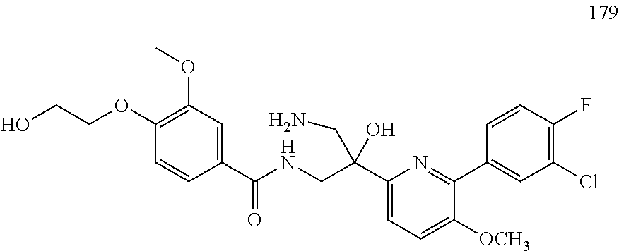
C1(OCCO)=C(OC)C=C(C(NCC(C2=CC=C([OCH3])C(C3=CC(Cl)=C(F)C=C3)=N2)(O)CN)=O)C=C1
